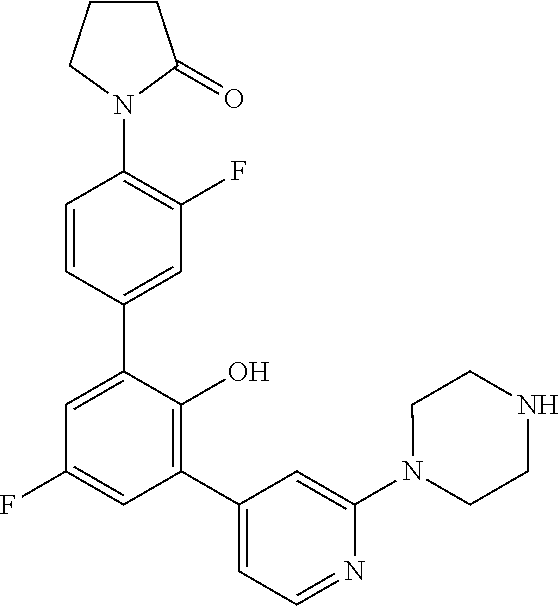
N1(C2=C(F)C=C(C3=CC(F)=CC(C4=CC=NC(N5CCNCC5)=C4)=C3O)C=C2)C(=O)CCC1
